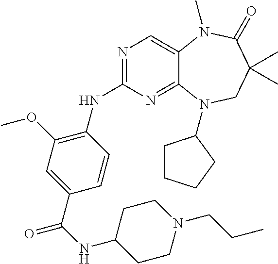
N1=C(NC2=C(OC)C=C(C(NC3CCN(CCC)CC3)=O)C=C2)N=C2C(=C1)N(C)C(=O)C(C)(C)CN2C1CCCC1
